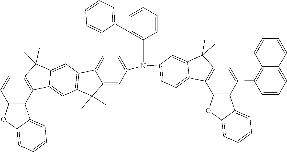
C12=C(C(C)(C)C3=CC4=C(C(C)(C)C5=CC(N(C6=CC=C7C8=C(C=C(C9=C%10C(=CC=C9)C=CC=C%10)C9=C8OC8=CC=CC=C89)C(C)(C)C7=C6)C6=C(C7=CC=CC=C7)C=CC=C6)=CC=C45)C=C13)C=CC1=C2C2=CC=CC=C2O1
